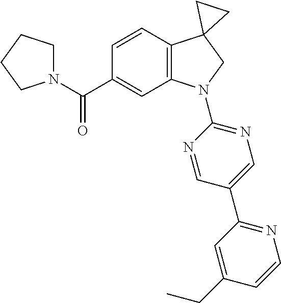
N1(C(C2=CC3=C(C=C2)C2(CN3C3=NC=C(C4=NC=CC(CC)=C4)C=N3)CC2)=O)CCCC1
